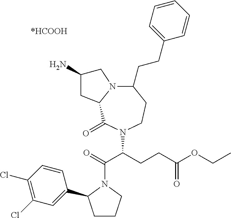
N12C(CCC3=CC=CC=C3)CCN(C(C(=O)N3C(C4=CC(Cl)=C(Cl)C=C4)CCC3)CCC(OCC)=O)C(=O)C1CC(N)C2
